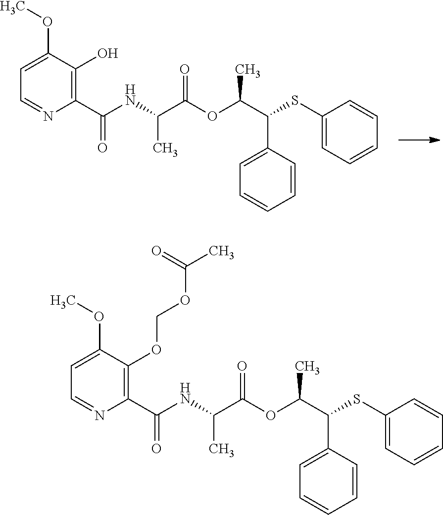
C(C(NC(C1=C(OCOC(C)=O)C(OC)=CC=N1)=O)C)(=O)OC(C(SC1=CC=CC=C1)C1=CC=CC=C1)C.C(C(NC(C1=C(O)C(OC)=CC=N1)=O)C)(=O)OC(C(SC1=CC=CC=C1)C1=CC=CC=C1)C
